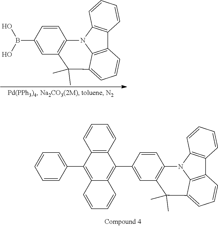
C1=C(B(O)O)C=CC2=C1C(C)(C)C1=CC=CC3=C1N2C1=C3C=CC=C1.C1=C(C2=C3C(=C(C4=CC=CC=C4)C4=C2C=CC=C4)C=CC=C3)C=CC2=C1C(C)(C)C1=CC=CC3=C1N2C1=C3C=CC=C1
